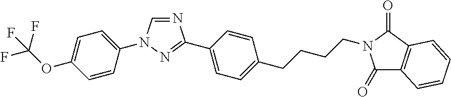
N1=CN(C2=CC=C(OC(F)(F)F)C=C2)N=C1C1=CC=C(CCCCN2C(=O)C3=C(C2=O)C=CC=C3)C=C1
